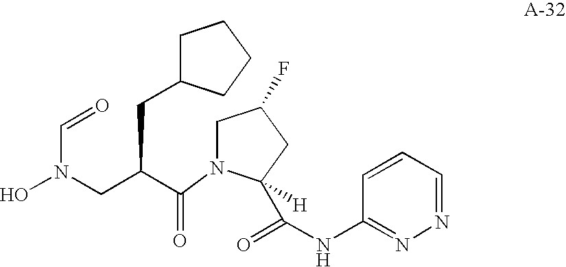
N1=CC=CC(NC(=O)C2([H])N(C(C(CC3CCCC3)CN(C=O)O)=O)CC(F)C2)=N1
